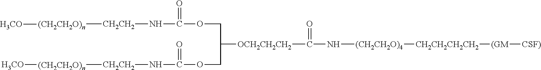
[(CH2CH2O)n]([H3CO])[CH2CH2]NC(OCC([OCH2CH2CH2]C(N[(CH2CH2O)4][CH2CH2CH2CH2][(GM][CSF)])=O)COC(=O)N[CH2CH2][(CH2CH2O)n][H3CO])=O
